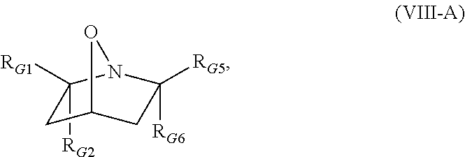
C1([RG1])([RG2])CC2CC([RG6])([RG5])N1O2
